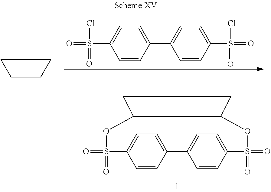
C1=CC(S(=O)(=O)Cl)=CC=C1C1=CC=C(S(=O)(Cl)=O)C=C1.C1CCC1.C1=CC2=CC=C1C1=CC=C(C=C1)S(=O)(=O)OC1C(OS2(=O)=O)CC1
